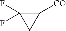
C1([CO])C(F)(F)C1
